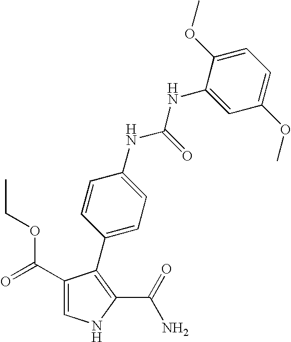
C1(C(=O)OCC)=CNC(C(=O)N)=C1C1=CC=C(NC(NC2=CC(OC)=CC=C2OC)=O)C=C1
